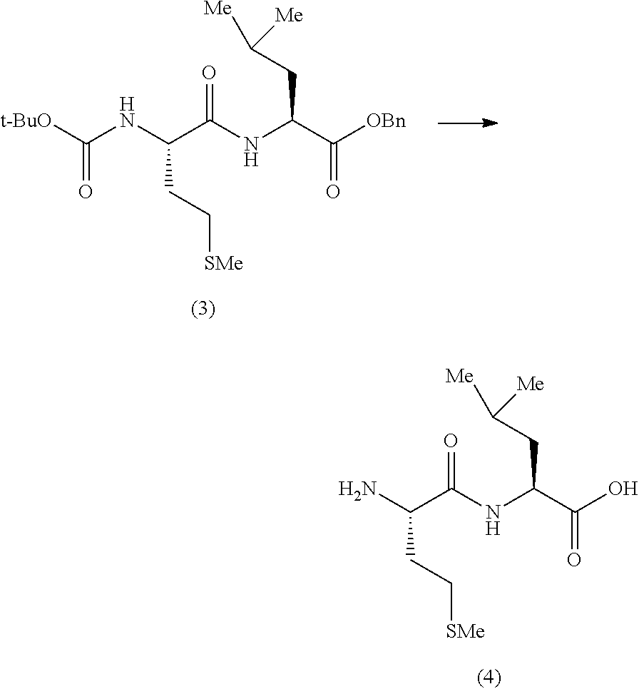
NC(C([N H]C(C(O)=O)CC([Me])[Me])=O)CC[SMe].[t-BuO]C(NC(C([N H]C(C([OBn])=O)CC([Me])[Me])=O)CC[SMe])=O
